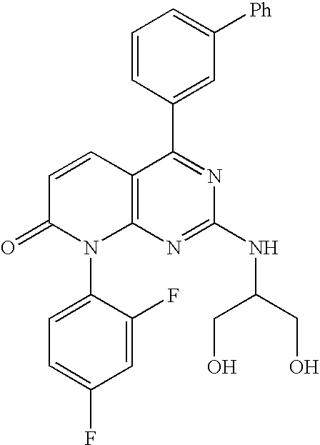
C1=CC(C2=NC(NC(CO)CO)=NC3=C2C=CC(=O)N3C2=CC=C(F)C=C2F)=CC([Ph])=C1
